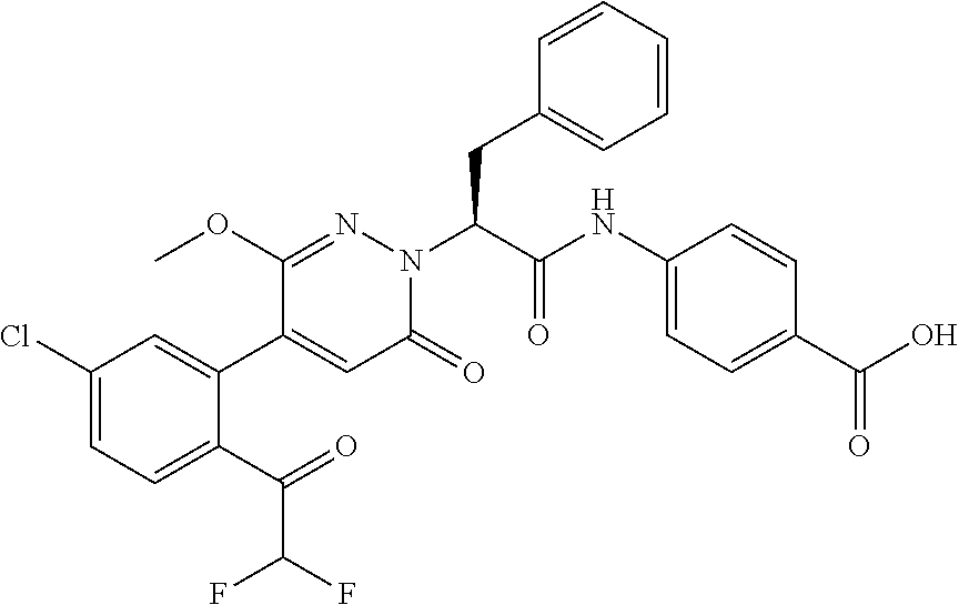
C1(Cl)=CC=C(C(=O)C(F)F)C(C2=CC(=O)N(C(CC3=CC=CC=C3)C(NC3=CC=C(C(O)=O)C=C3)=O)N=C2OC)=C1
